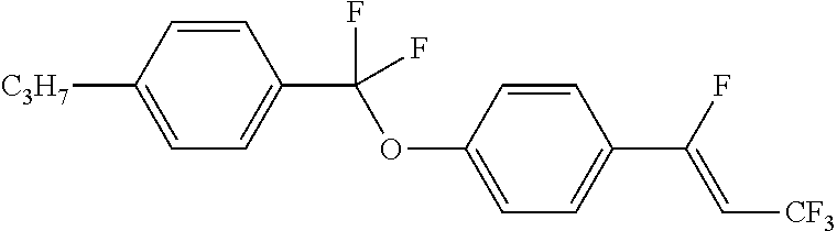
C1=C(OC(C2=CC=C([C3H7])C=C2)(F)F)C=CC(C(F)=C[CF3])=C1
